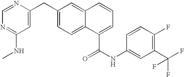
C1(CC2=CC(NC)=NC=N2)=CC=C2C(=C1)C=CC=C2C(NC1=CC(C(F)(F)F)=C(F)C=C1)=O
